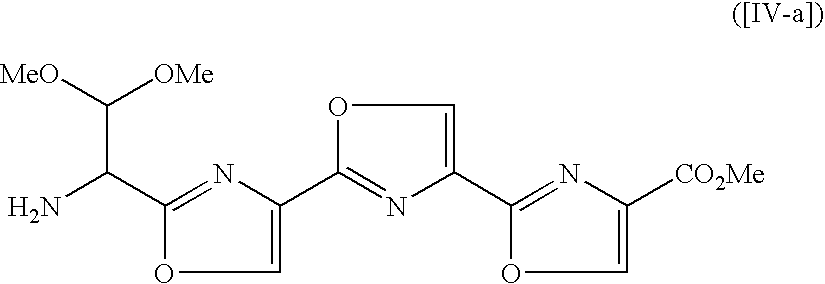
NC(C([MeO])[OMe])C1=NC(C2=NC(C3=NC([CO2Me])=CO3)=CO2)=CO1
